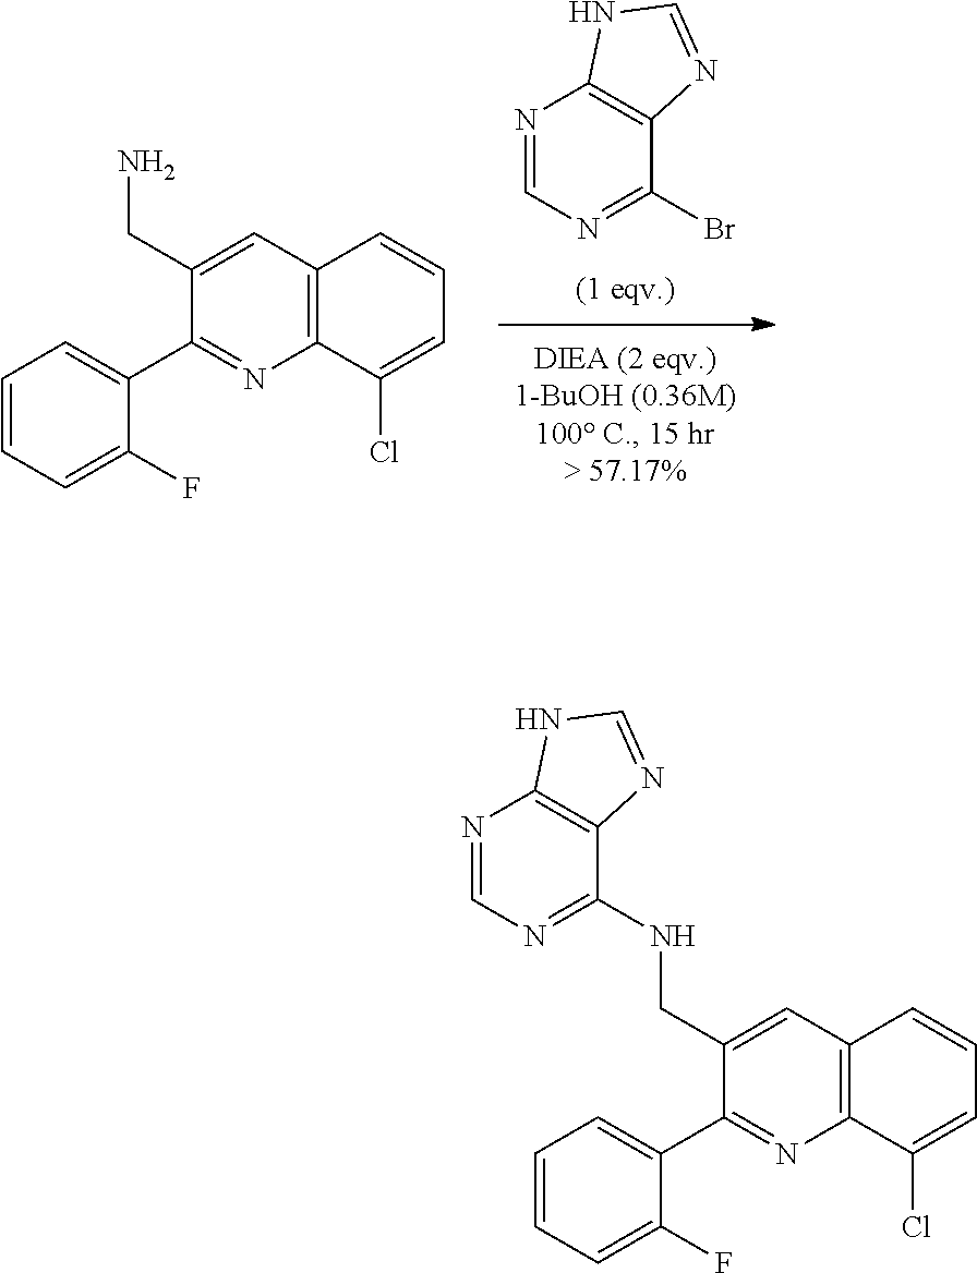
C12=C(C=CC=C1Cl)C=C(CN)C(C1=CC=CC=C1F)=N2.N1=CN=C(Br)C2=C1NC=N2.C12=C(C=CC=C1Cl)C=C(CNC1=NC=NC3=C1N=CN3)C(C1=CC=CC=C1F)=N2
